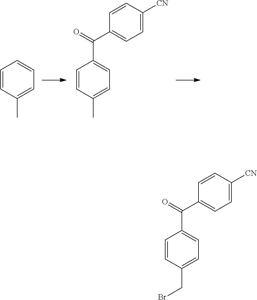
C1=CC(C)=CC=C1.C1=CC(C)=CC=C1C(=O)C1=CC=C([CN])C=C1.C1=CC(CBr)=CC=C1C(=O)C1=CC=C([CN])C=C1
